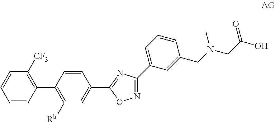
C1=CC(C2=C([Rb])C=C(C3=NC(C4=CC=CC(CN(CC(O)=O)C)=C4)=NO3)C=C2)=C([CF3])C=C1
